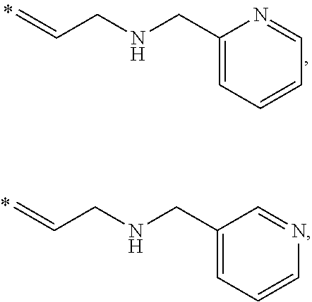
C=CCNCC1=CC=CC=N1.C=CCNCC1=CC=CN=C1
